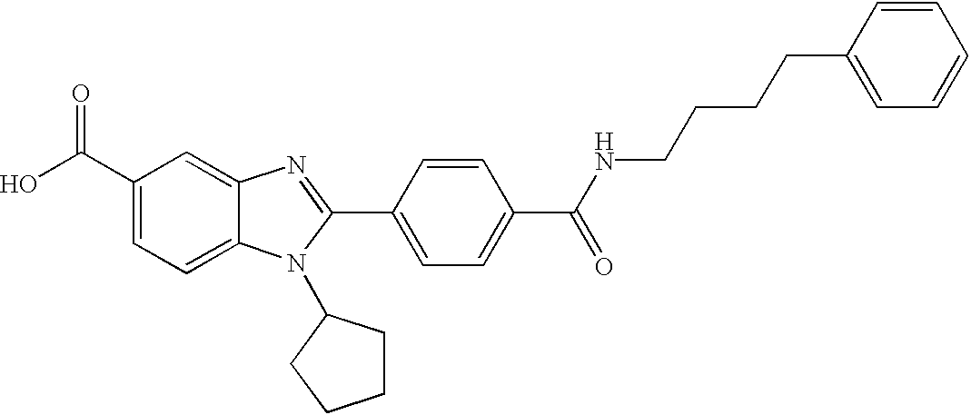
C1(C(O)=O)=CC=C2C(=C1)N=C(C1=CC=C(C(NCCCCC3=CC=CC=C3)=O)C=C1)N2C1CCCC1
